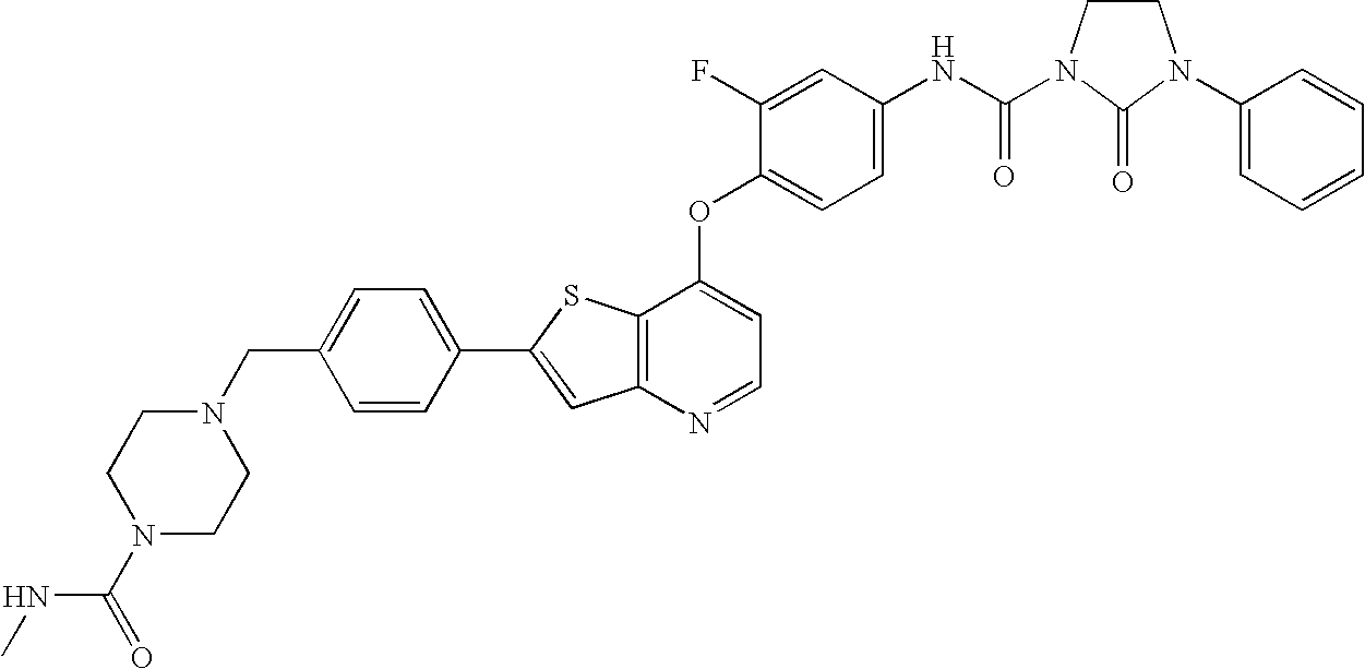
C12=C(SC(C3=CC=C(CN4CCN(C(NC)=O)CC4)C=C3)=C1)C(OC1=CC=C(NC(=O)N3CCN(C4=CC=CC=C4)C3=O)C=C1F)=CC=N2
